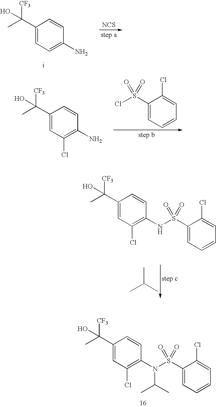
C1(C(C)(O)[CF3])=CC(Cl)=C(N(S(C2=CC=CC=C2Cl)(=O)=O)C(C)C)C=C1.[NCS].C1(C(C)(O)[CF3])=CC=C(N)C=C1.C1(S(Cl)(=O)=O)=CC=CC=C1Cl.C1(C(C)(O)[CF3])=CC(Cl)=C(N)C=C1.CC(C)C.C1(C(C)(O)[CF3])=CC(Cl)=C(NS(C2=CC=CC=C2Cl)(=O)=O)C=C1
